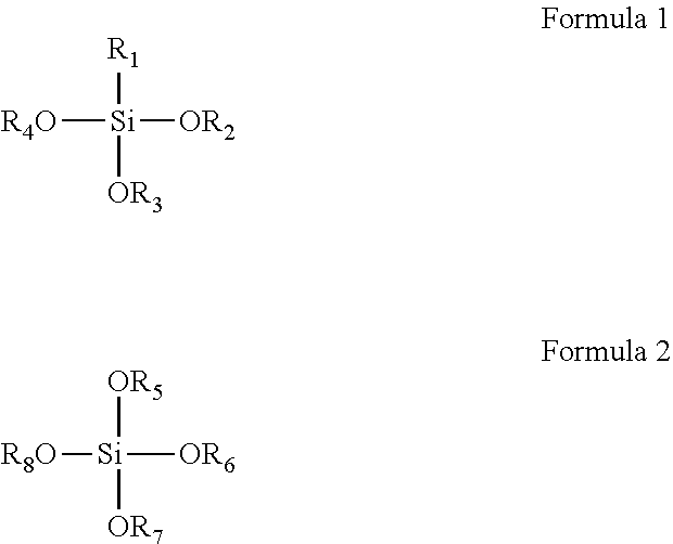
[R4O][Si]([R1])([OR3])[OR2].[R8O][Si]([OR5])([OR7])[OR6]
